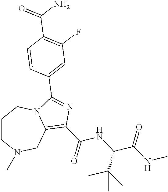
C1CN(C)CC2=C(C(=O)NC(C(NC)=O)C(C)(C)C)N=C(C3=CC(F)=C(C(N)=O)C=C3)N2C1
